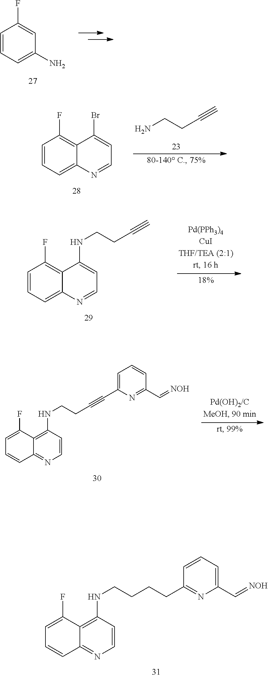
C1=CC=C2C(=C1F)C(NCCC#C)=CC=N2.C1=CC(F)=CC(N)=C1.C1=CC=C2C(=C1F)C(Br)=CC=N2.NCCC#C.C1=C(F)C2=C(NCCC#CC3=CC=CC(C=[NOH])=N3)C=CN=C2C=C1.C1=C(F)C2=C(NCCCCC3=NC(C=[NOH])=CC=C3)C=CN=C2C=C1
